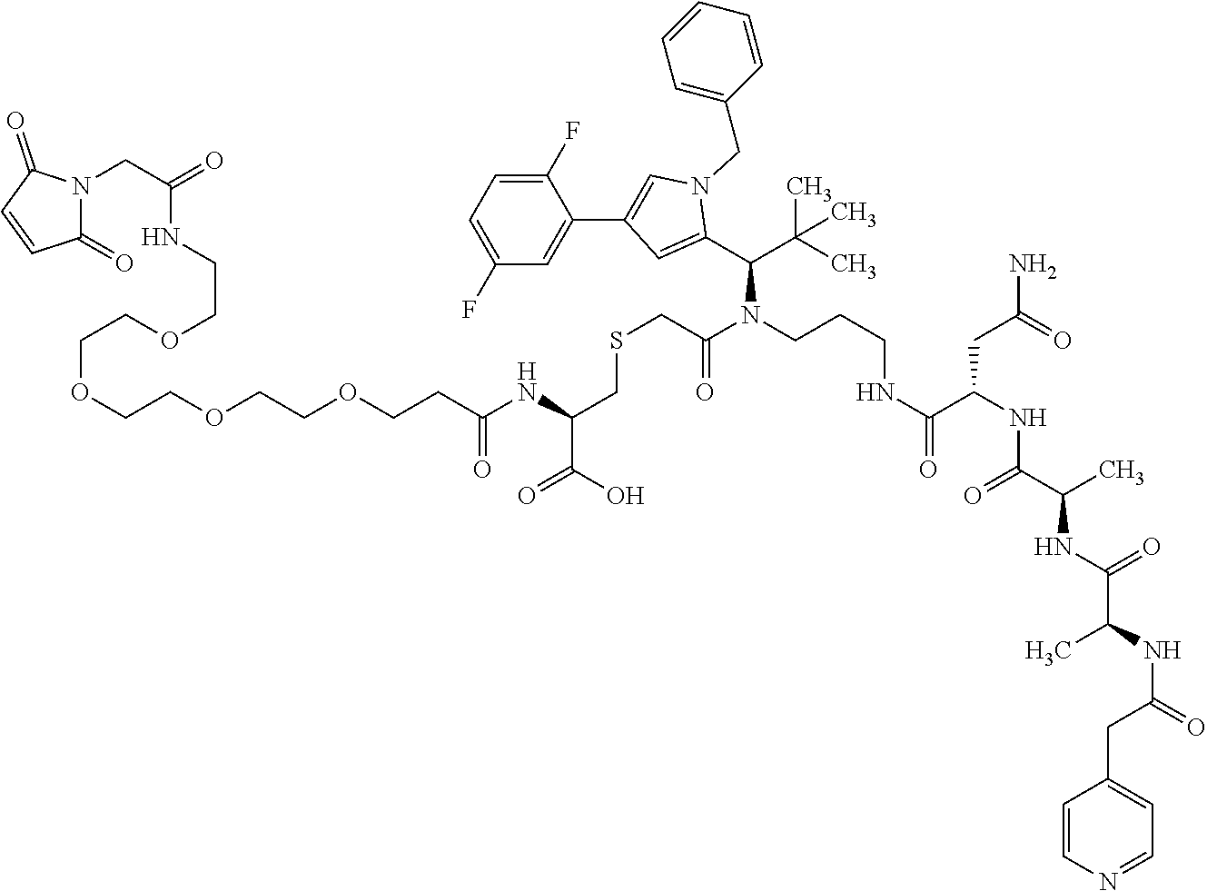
N1(CC(NCCOCCOCCOCCOCCC(NC(CSCC(=O)N(CCCNC(C(CC(N)=O)NC(C(C)NC(C(C)NC(=O)CC2=CC=NC=C2)=O)=O)=O)C(C2=CC(C3=CC(F)=CC=C3F)=CN2CC2=CC=CC=C2)C(C)(C)C)C(O)=O)=O)=O)C(=O)C=CC1=O
